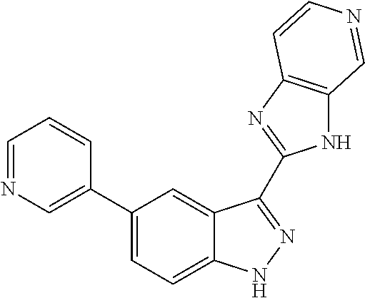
C1(C2=CN=CC=C2)=CC=C2C(=C1)C(C1=NC3=C(N1)C=NC=C3)=NN2
